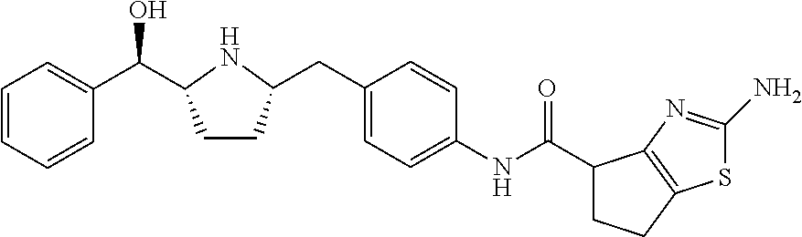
C1=CC=CC(C(C2CCC(CC3=CC=C(NC(C4CCC5=C4N=C(N)S5)=O)C=C3)N2)O)=C1
